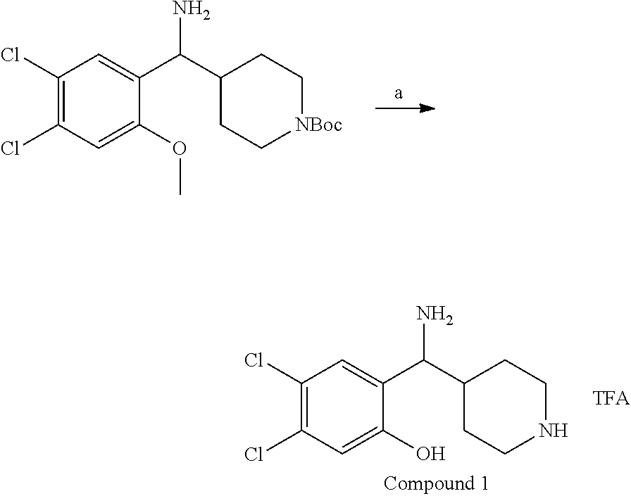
C1(Cl)=C(Cl)C=C(C(N)C2CC[NBoc]CC2)C(OC)=C1.C1(Cl)=C(Cl)C=C(O)C(C(N)C2CCNCC2)=C1.[TFA]
